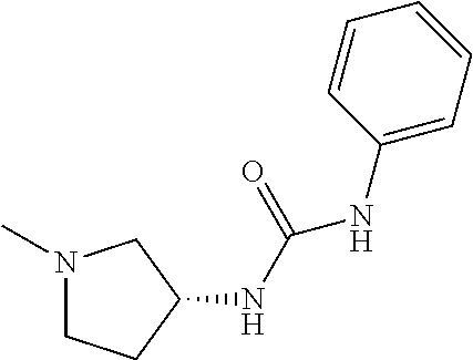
N1(C)CCC(NC(NC2=CC=CC=C2)=O)C1
